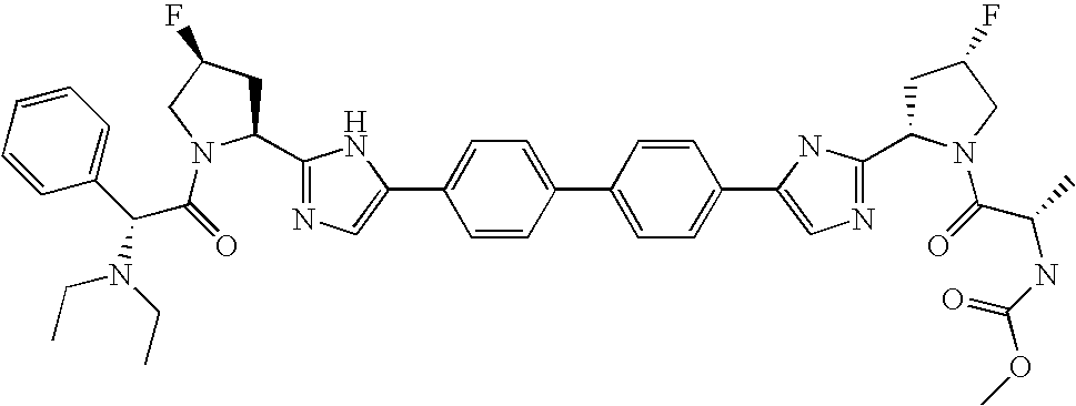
C1=CC(C2=CC=C(C3=CN=C(C4CC(F)CN4C(=O)C(NC(=O)OC)C)N3)C=C2)=CC=C1C1=CN=C(C2CC(F)CN2C(C(C2=CC=CC=C2)N(CC)CC)=O)N1
